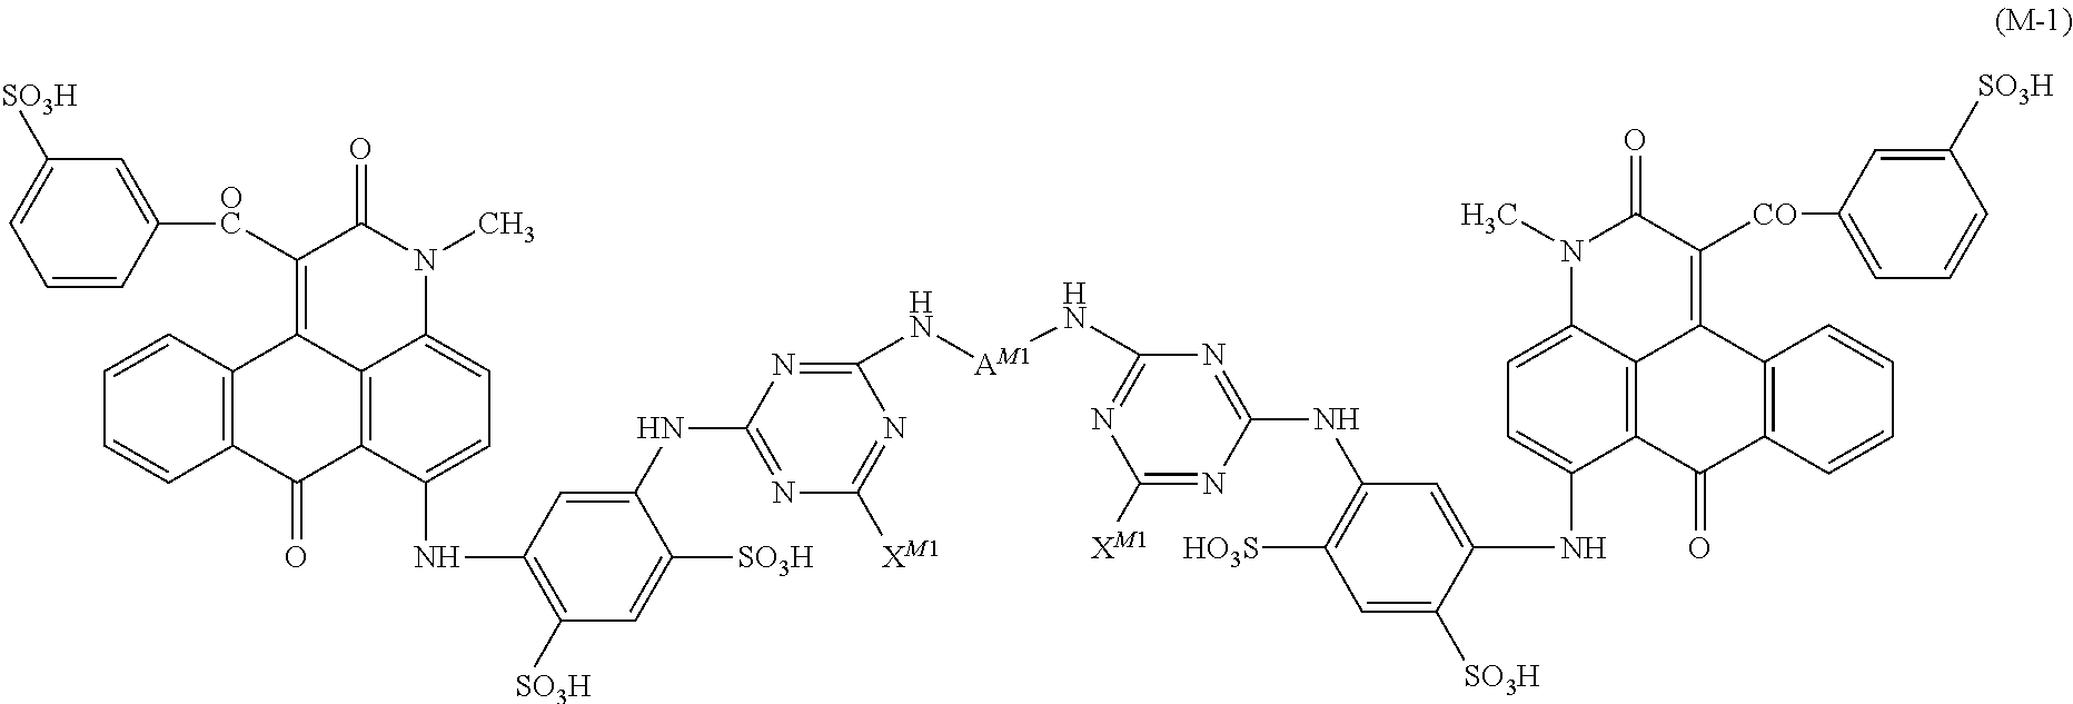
C1=CC([OC]C2=C3C4=C(C(=O)C5=C3C=CC=C5)C(NC3=C([SO3H])C=C([SO3H])C(NC5=NC([XM1])=NC(N[AM1]NC6=NC([XM1])=NC(NC7=C([HO3S])C=C([SO3H])C(NC8=CC=C9C%10=C8C(=O)C8=C(C%10=C([CO]C%10=CC=CC([SO3H])=C%10)C(=O)N9C)C=CC=C8)=C7)=N6)=N5)=C3)=CC=C4N(C)C2=O)=CC([SO3H])=C1
